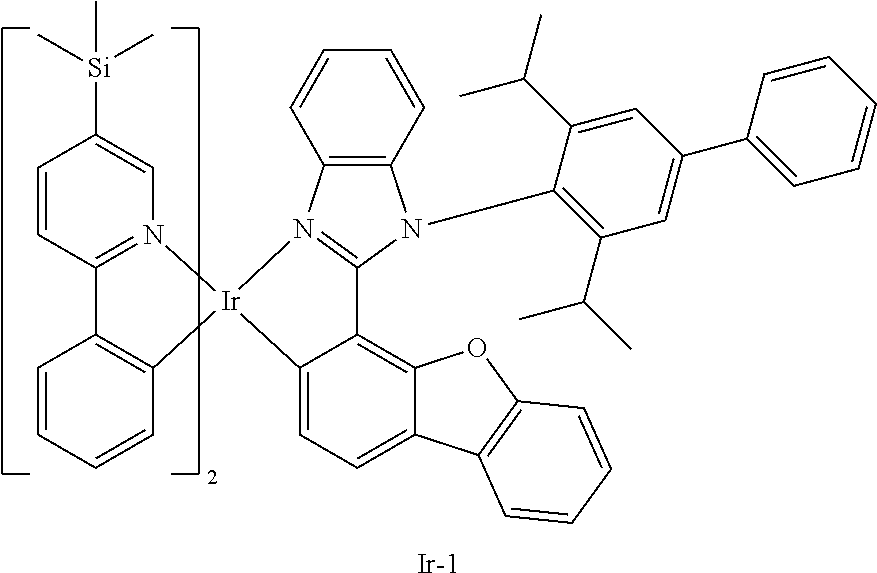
C1=CC=CC2=C1C1=N(C=C([Si](C)(C)C)C=C1)[Ir]21C2=CC=C3C(=C2C2=N1C1=C(C=CC=C1)N2C1=C(C(C)C)C=C(C2=CC=CC=C2)C=C1C(C)C)OC1=C3C=CC=C1.[Ir]
